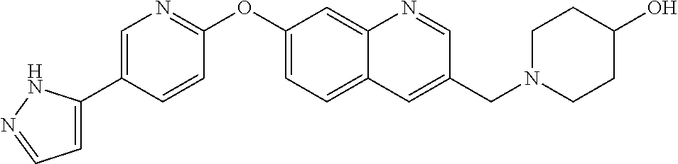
C1=C(C2=CN=C(OC3=CC=C4C(=C3)N=CC(CN3CCC(O)CC3)=C4)C=C2)NN=C1
